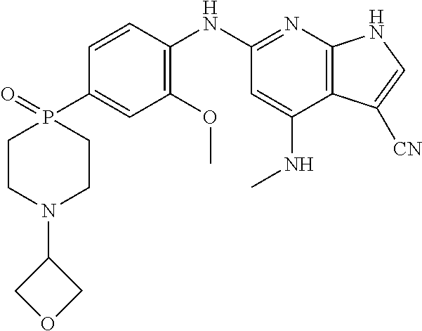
C1=CC(NC2=NC3=C(C(NC)=C2)C([CN])=CN3)=C(OC)C=C1P1(=O)CCN(C2COC2)CC1
